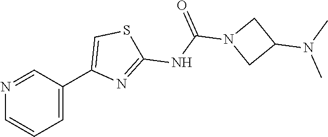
C1=C(C2=CSC(NC(N3CC(N(C)C)C3)=O)=N2)C=NC=C1
